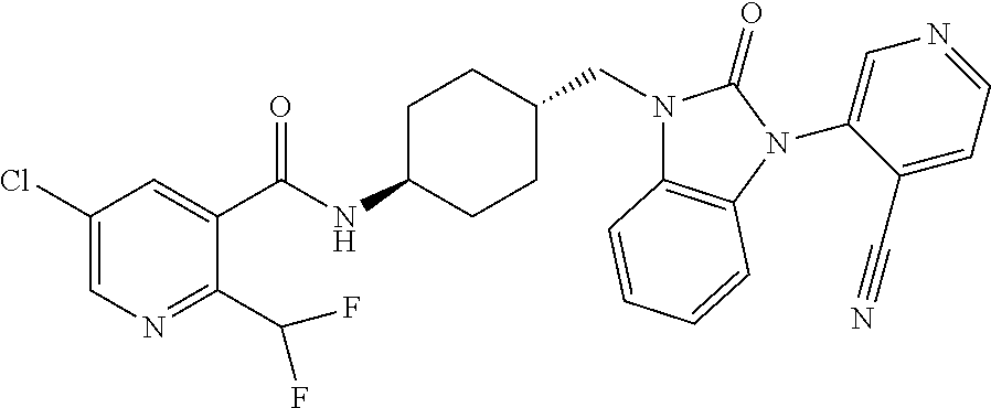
C1(Cl)=CN=C(C(F)F)C(C(NC2CCC(CN3C4=C(N(C5=CN=CC=C5C#N)C3=O)C=CC=C4)CC2)=O)=C1
